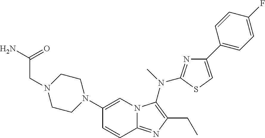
C1(N2CCN(CC(N)=O)CC2)=CN2C(=NC(CC)=C2N(C)C2=NC(C3=CC=C(F)C=C3)=CS2)C=C1
